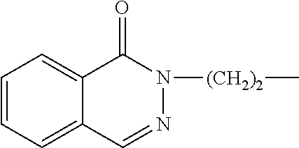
C12=CC=CC=C1C=NN([(CH2)2]C)C2=O
